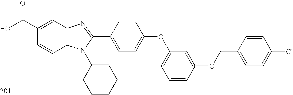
OC(C1=CC2=C(C=C1)N(C1CCCCC1)C(C1=CC=C(OC3=CC=CC(OCC4=CC=C(Cl)C=C4)=C3)C=C1)=N2)=O
